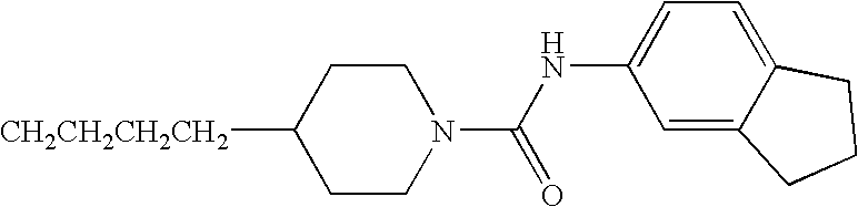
[CH2CH2CH2CH2]C1CCN(C(NC2=CC=C3C(=C2)CCC3)=O)CC1
